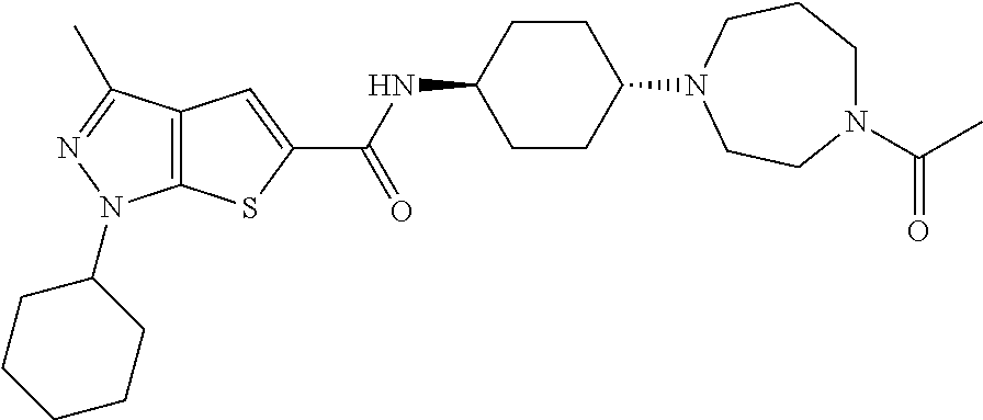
C1CC(N2CCN(C(=O)C)CCC2)CCC1NC(C1=CC2=C(S1)N(C1CCCCC1)N=C2C)=O
